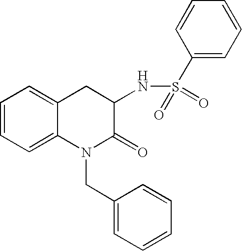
C1=CC=C2C(=C1)CC(NS(C1=CC=CC=C1)(=O)=O)C(=O)N2CC1=CC=CC=C1
